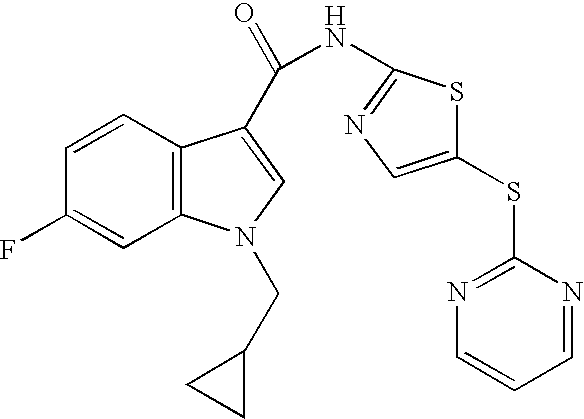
C1=CC2=C(C=C1F)N(CC1CC1)C=C2C(=O)NC1=NC=C(SC2=NC=CC=N2)S1
